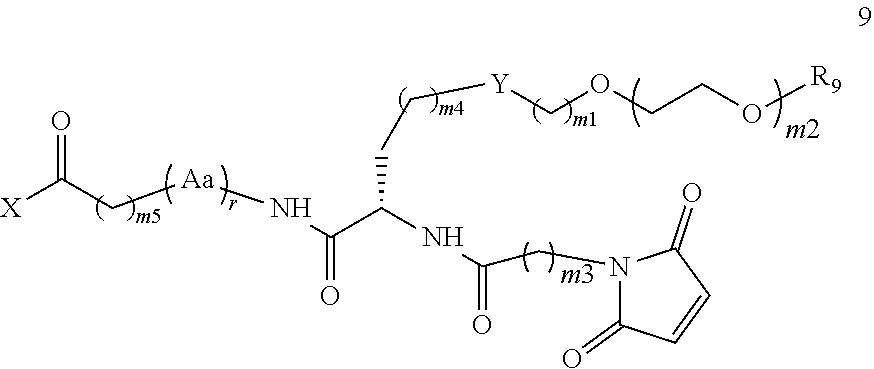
N1(CC(=O)NC(C(N[Aa]CC([X])=O)=O)CC[Y]COCCO[R9])C(=O)C=CC1=O
